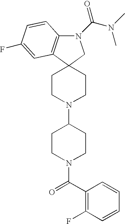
C1CN(C2CCN(C(C3=C(F)C=CC=C3)=O)CC2)CCC12C1=C(N(C(N(C)C)=O)C2)C=CC(F)=C1
